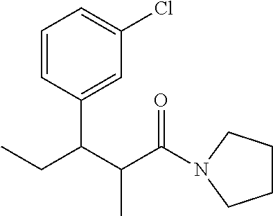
C1=CC(C(C(C(=O)N2CCCC2)C)CC)=CC(Cl)=C1
